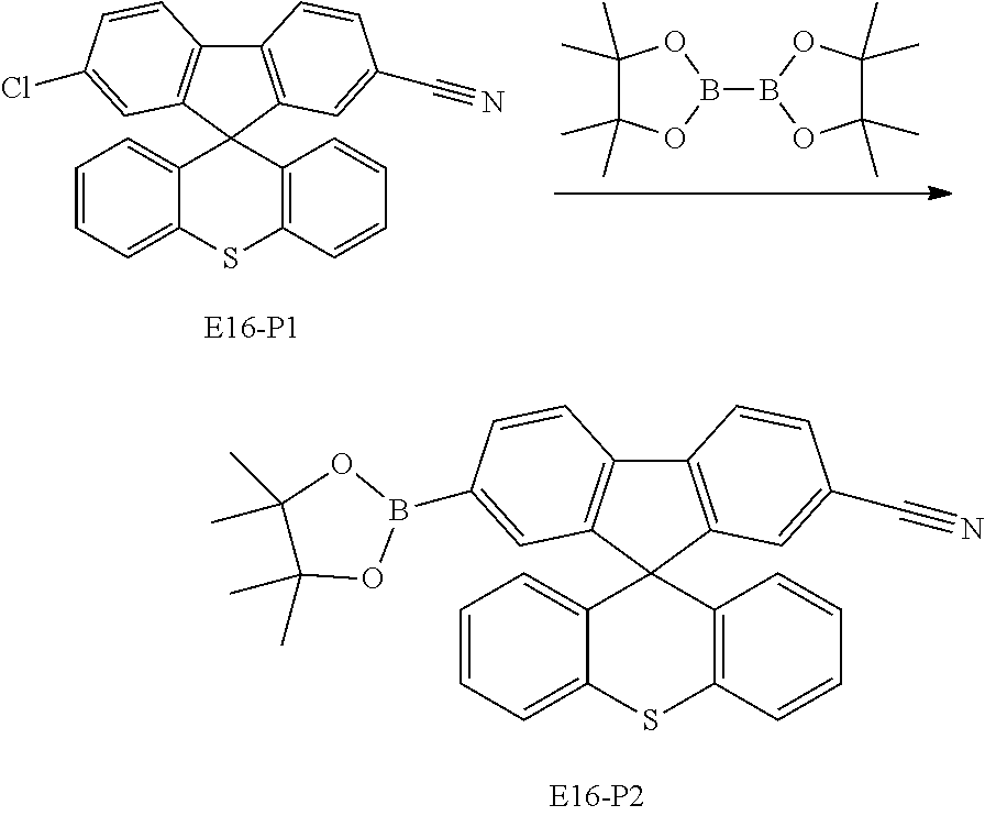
C1(C)(C)C(C)(C)OB(B2OC(C)(C)C(C)(C)O2)O1.C12=C(C=C(C#N)C=C1)C1(C3=C2C=CC(Cl)=C3)C2=CC=CC=C2SC2=C1C=CC=C2.C12=C(C=C(C#N)C=C1)C1(C3=C2C=CC(B2OC(C)(C)C(C)(C)O2)=C3)C2=CC=CC=C2SC2=C1C=CC=C2
